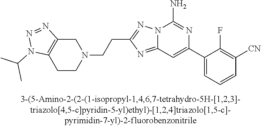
N12C(=NC(CCN3CC4=C(CC3)N(C(C)C)N=N4)=N1)C=C(C1=CC=CC([CN])=C1F)N=C2N
